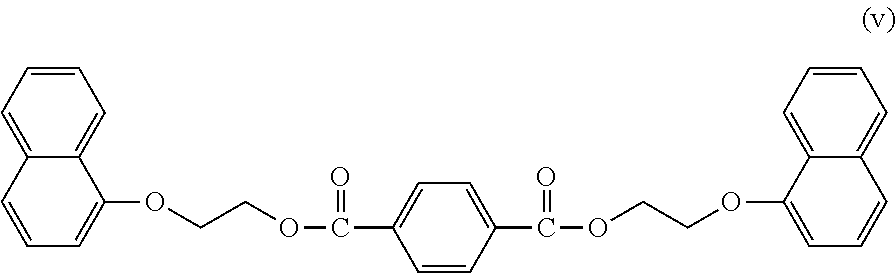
C1=CC(C(=O)OCCOC2=CC=CC3=CC=CC=C23)=CC=C1C(=O)OCCOC1=CC=CC2=CC=CC=C12
